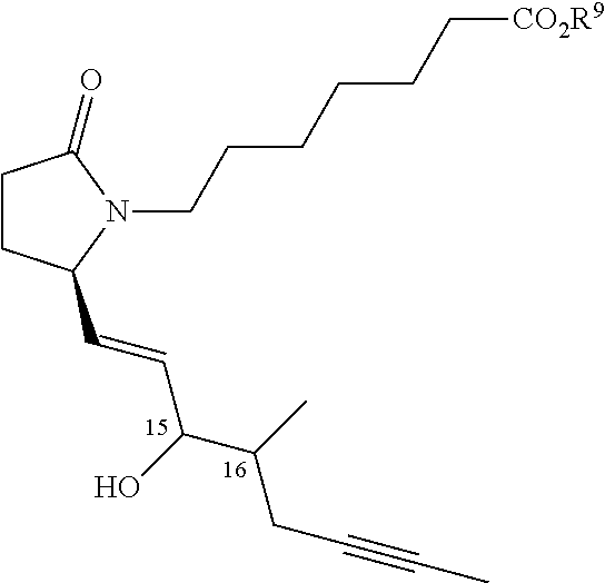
C(C#CC)C(C(O)C=CC1CCC(=O)N1CCCCCC[CO2R9])C
